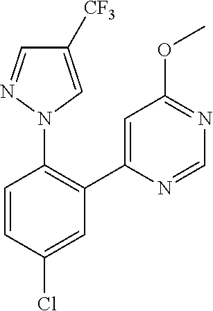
C1=CC(Cl)=CC(C2=CC(OC)=NC=N2)=C1N1C=C([CF3])C=N1
